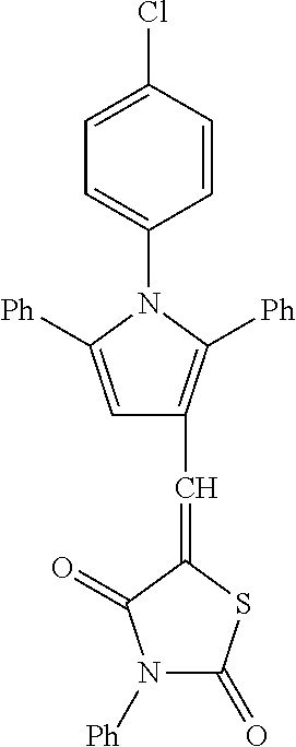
C1=C(Cl)C=CC(N2C([Ph])=CC(C=C3SC(=O)N([Ph])C3=O)=C2[Ph])=C1
